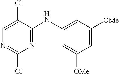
C1(Cl)=NC=C(Cl)C(NC2=CC([OMe])=CC([OMe])=C2)=N1
